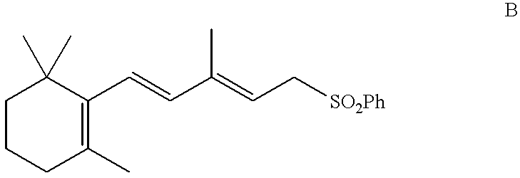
C1CCC(C)=C(C=CC(=CC[SO2Ph])C)C1(C)C
